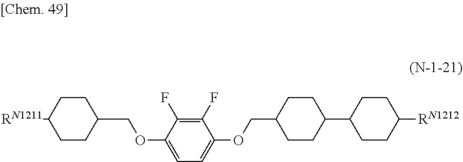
C(C1CCC([RN1211])CC1)OC1=CC=C(OCC2CCC(C3CCC([RN1212])CC3)CC2)C(F)=C1F
